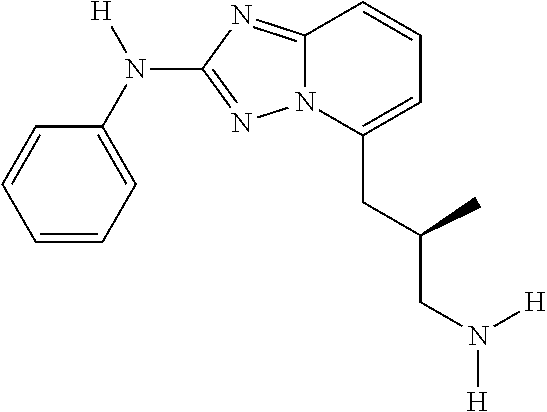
C1=CC=C(N([H])C2=NN3C(=N2)C=CC=C3CC(CN([H])[H])C)C=C1
